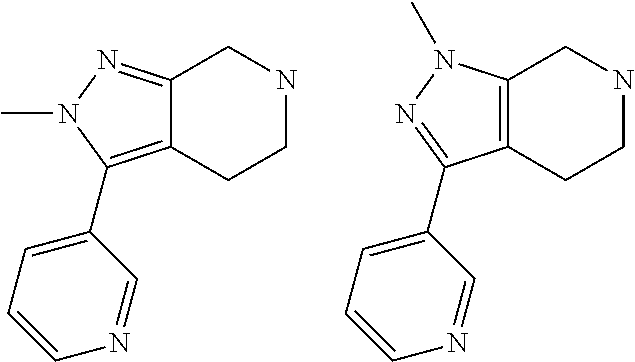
C12=NN(C)C(C3=CC=CN=C3)=C1CCNC2.C12=C(CCNC1)C(C1=CC=CN=C1)=NN2C
